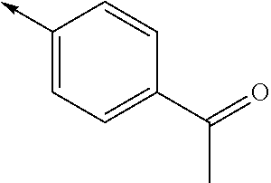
C1(->C)=CC=C(C(C)=O)C=C1
